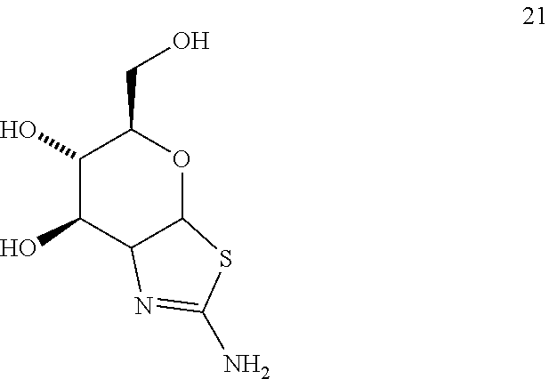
C1(O)C(O)C2C(OC1CO)SC(N)=N2
